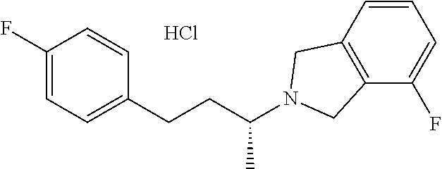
Cl.C1=CC(CCC(C)N2CC3=C(C(F)=CC=C3)C2)=CC=C1F
